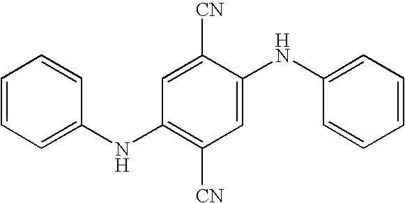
C1=CC=C(NC2=C([CN])C=C(NC3=CC=CC=C3)C([CN])=C2)C=C1
